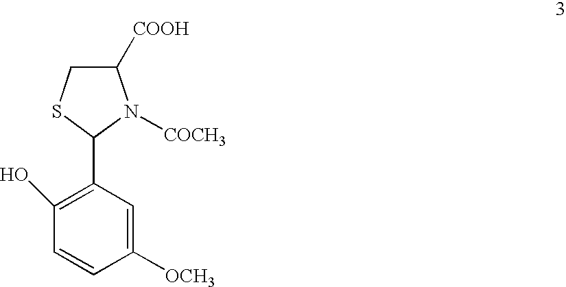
C1([COOH])CSC(C2=C(O)C=CC([OCH3])=C2)N1[COCH3]
